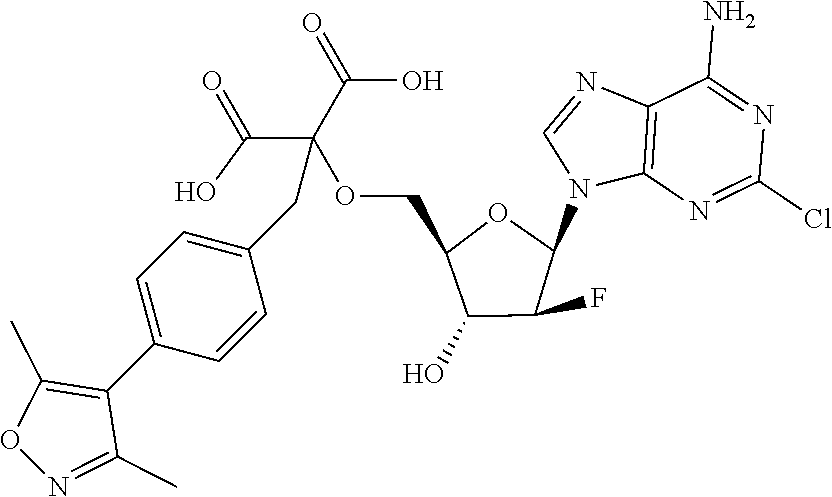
C12=C(N=C(Cl)N=C1N)N(C1OC(COC(C(=O)O)(C(=O)O)CC3=CC=C(C4=C(C)ON=C4C)C=C3)C(O)C1F)C=N2
